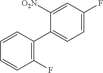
C1(F)=C(C2=CC=C(F)C=C2[O2N])C=CC=C1
